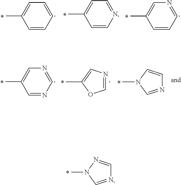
C1=CC=CC=C1C.C1=CN=CC=C1C.C1=CC=NC=C1C.C1=NC=NC=C1C.CC1=CN=CO1.CN1C=NC=C1.CN1C=NC=N1
